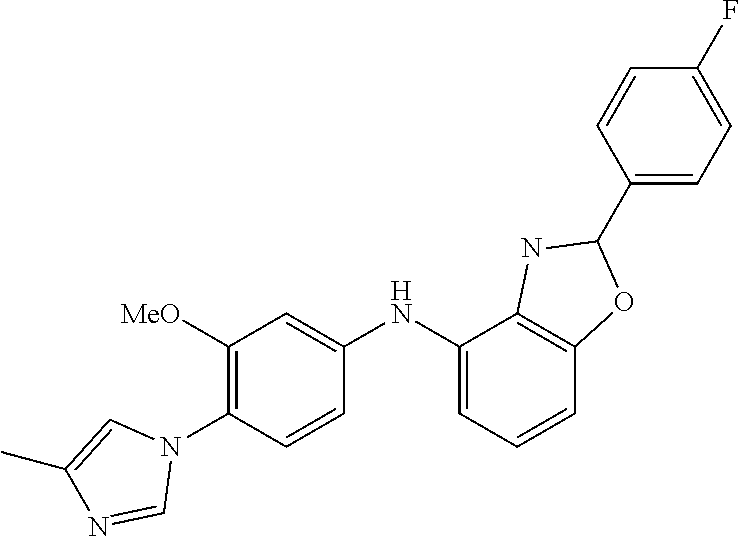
C1([MeO])=C(N2C=C(C)N=C2)C=CC(NC2=CC=CC3=C2NC(C2=CC=C(F)C=C2)O3)=C1
